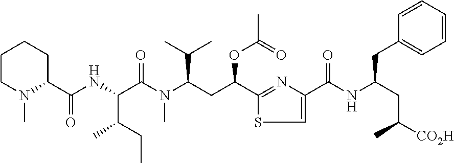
CCC(C(C(N(C)C(CC(C1=NC(C(=O)NC(CC([CO2H])C)CC2=CC=CC=C2)=CS1)OC(=O)C)C(C)C)=O)NC(=O)C1CCCCN1C)C
